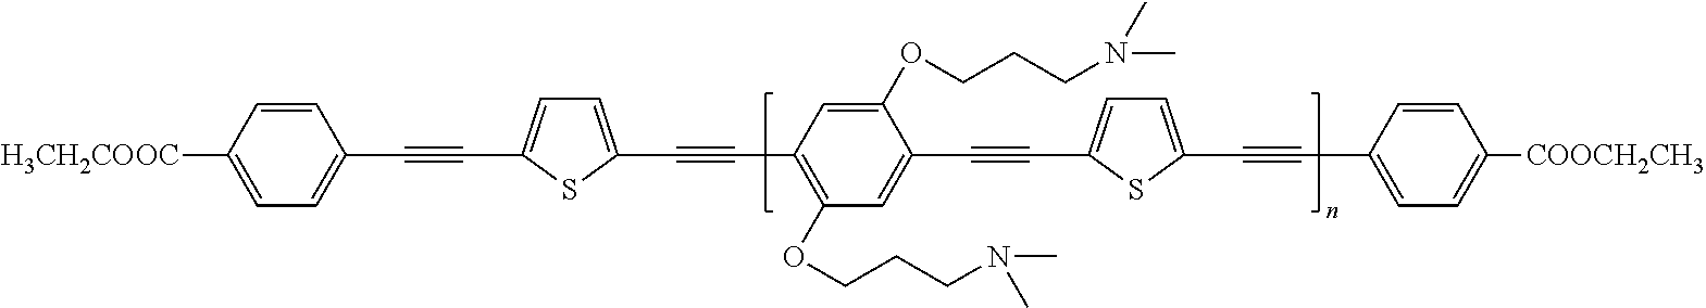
[H3CH2COOC]C1=CC=C(C#CC2=CC=C(C#CC3=C(OCCCN(C)C)C=C(C#CC4=CC=C(C#CC5=CC=C([COOCH2CH3])C=C5)S4)C(OCCCN(C)C)=C3)S2)C=C1
